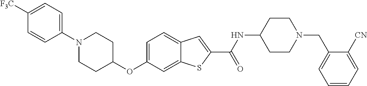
C1=C2C(=CC=C1OC1CCN(C3=CC=C([F3C])C=C3)CC1)C=C(C(=O)NC1CCN(CC3=CC=CC=C3[CN])CC1)S2
